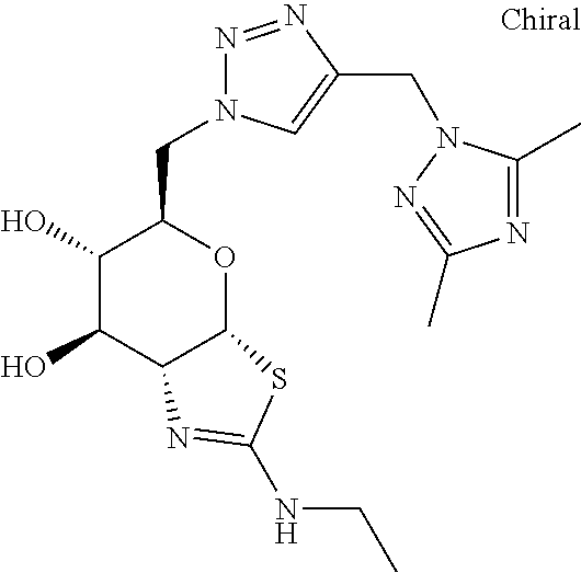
C1(O)C(O)C2C(OC1CN1N=NC(CN3C(C)=NC(C)=N3)=C1)SC(NCC)=N2
